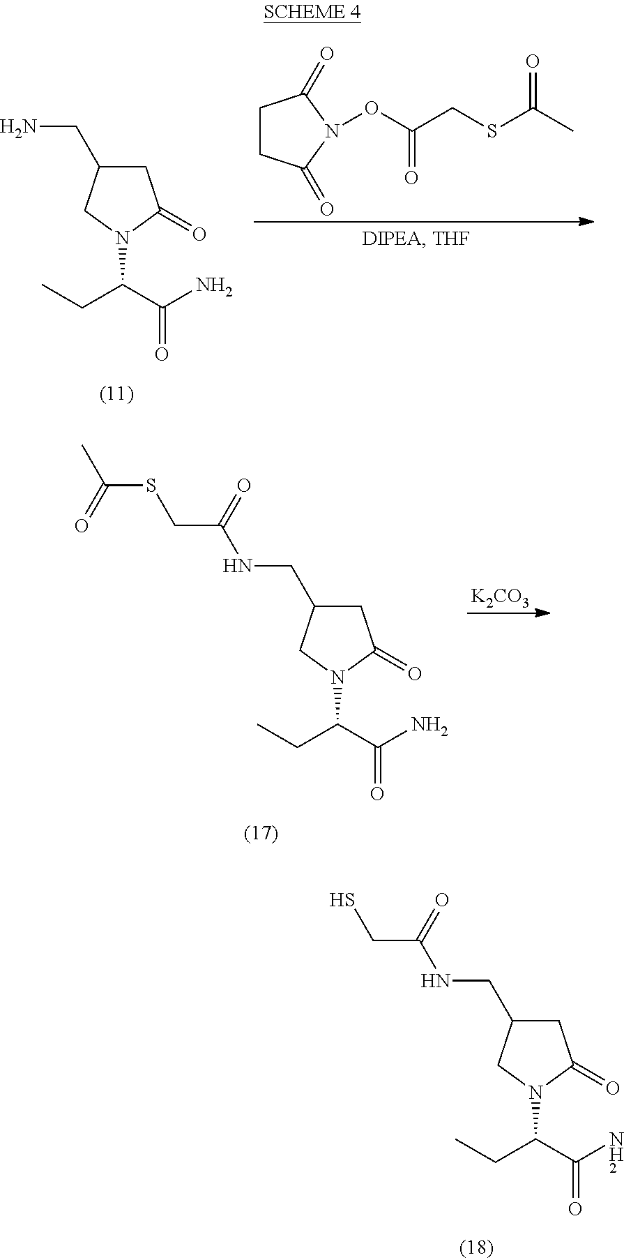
C1C(CN)CN(C(CC)C(N)=O)C1=O.C1CC(=O)N(OC(CSC(C)=O)=O)C1=O.C1C(CNC(CSC(=O)C)=O)CN(C(CC)C(N)=O)C1=O.[K2CO3].C1C(CNC(CS)=O)CN(C(CC)C(N)=O)C1=O
